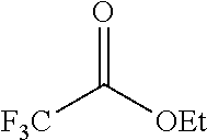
O=C([F3C])[OEt]
